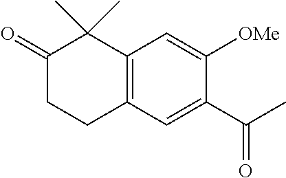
C1(=O)CCC2=C(C1(C)C)C=C([OMe])C(C(C)=O)=C2
